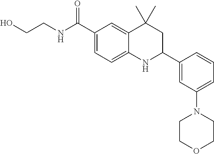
C(C1=CC=C2C(=C1)C(C)(C)CC(C1=CC(N3CCOCC3)=CC=C1)N2)(=O)NCCO
